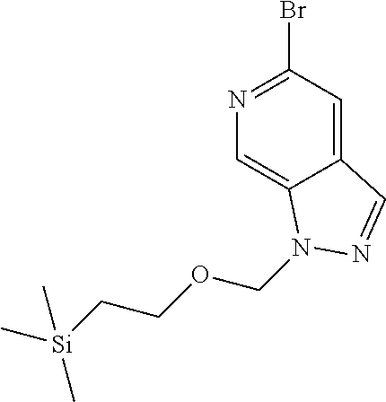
C1=C2C(=CC(Br)=N1)C=NN2COCC[Si](C)(C)C
